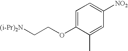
[(i-Pr)2N]CCOC1=CC=C([NO2])C=C1C
